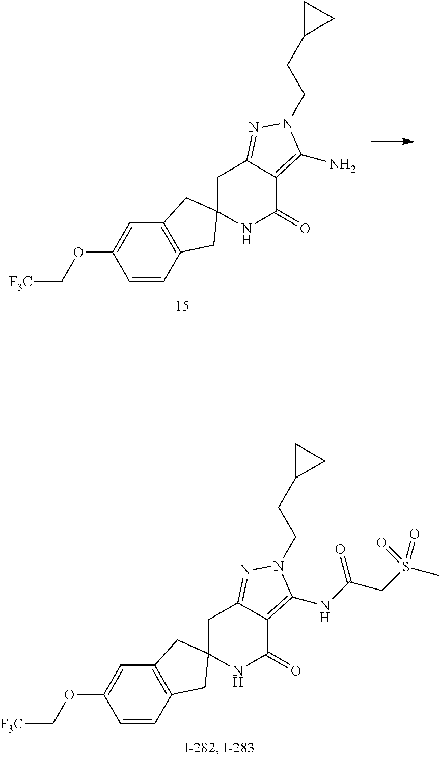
C1=CC2=C(C=C1OC[F3C])CC1(C2)CC2=NN(CCC3CC3)C(N)=C2C(=O)N1.C1=CC2=C(C=C1OC[F3C])CC1(C2)CC2=NN(CCC3CC3)C(NC(CS(C)(=O)=O)=O)=C2C(=O)N1
